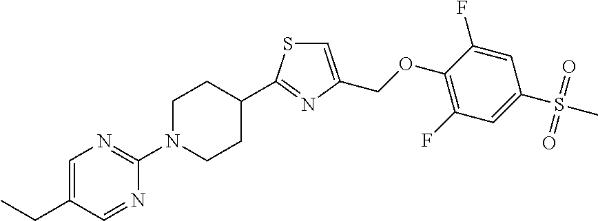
C1=C(F)C(OCC2=CSC(C3CCN(C4=NC=C(CC)C=N4)CC3)=N2)=C(F)C=C1S(=O)(=O)C
